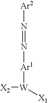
[X2][W]([X1])[Ar1]N=N[Ar2]
